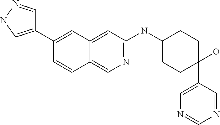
C1=CC2=CN=C(NC3CCC(O)(C4=CN=CN=C4)CC3)C=C2C=C1C1=CNN=C1
